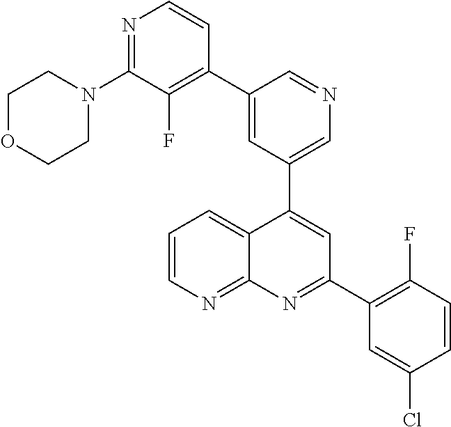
C1=C(C2=C(F)C(N3CCOCC3)=NC=C2)C=NC=C1C1=CC(C2=C(F)C=CC(Cl)=C2)=NC2=NC=CC=C12
